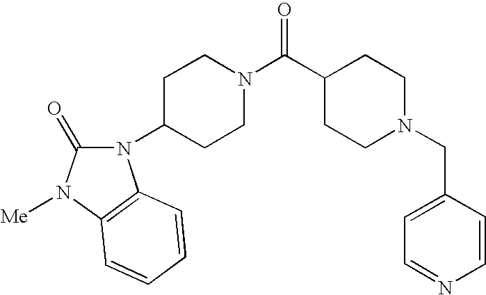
C1=NC=CC(CN2CCC(C(N3CCC(N4C(=O)N([Me])C5=C4C=CC=C5)CC3)=O)CC2)=C1
